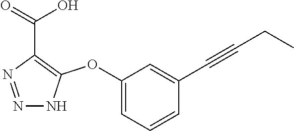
N1=NC(C(=O)O)=C(OC2=CC=CC(C#CCC)=C2)N1
